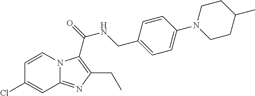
C1=CN2C(=NC(CC)=C2C(=O)NCC2=CC=C(N3CCC(C)CC3)C=C2)C=C1Cl
